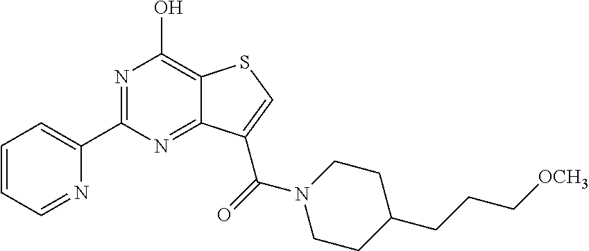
C1=CC=NC(C2=NC(O)=C3C(=N2)C(C(=O)N2CCC(CCC[OCH3])CC2)=CS3)=C1
